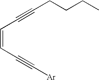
[Ar]C#CC=CC#CCCCC
